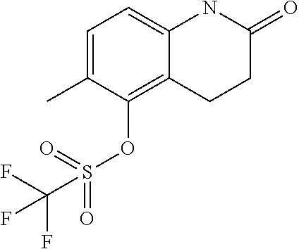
C1=C(C)C(OS(=O)(=O)C(F)(F)F)=C2C(=C1)NC(=O)CC2
